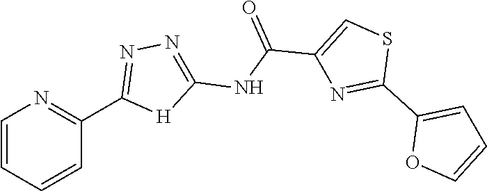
C1=CC=CC(C2=NN=C(NC(C3=CSC(C4=CC=CO4)=N3)=O)[H]2)=N1
